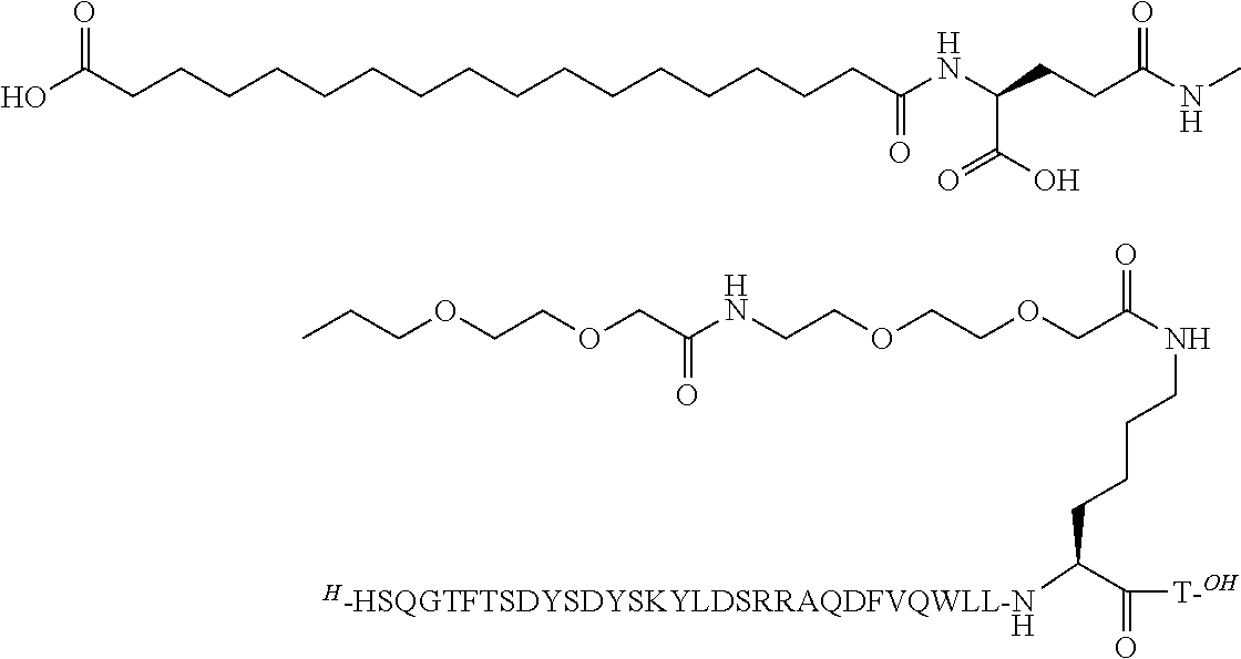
[H].[H-HSQGTFTSDYSDYSKYLDSRRAQDFVQWLL-N]C(C(=O)[T-OH])CCCCNC(COCCOCCNC(=O)COCCOCCC)=O.N(C(CCC(NC(=O)CCCCCCCCCCCCCCCCC(O)=O)C(O)=O)=O)C
